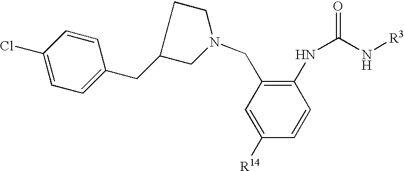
C1=C([R14])C=CC(NC(=O)N[R3])=C1CN1CCC(CC2=CC=C(Cl)C=C2)C1
